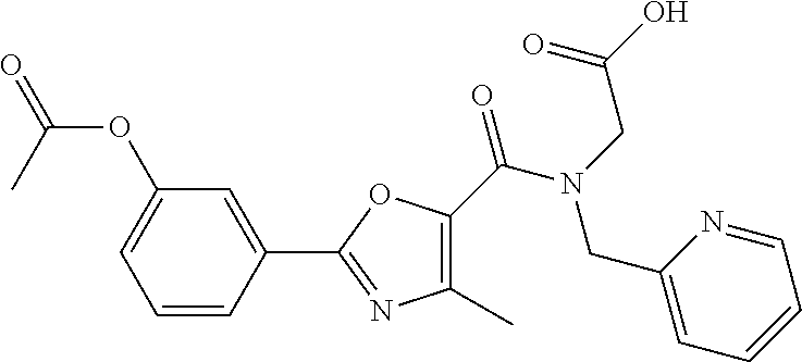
C1=CC(C2=NC(C)=C(C(=O)N(CC(O)=O)CC3=CC=CC=N3)O2)=CC(OC(C)=O)=C1
